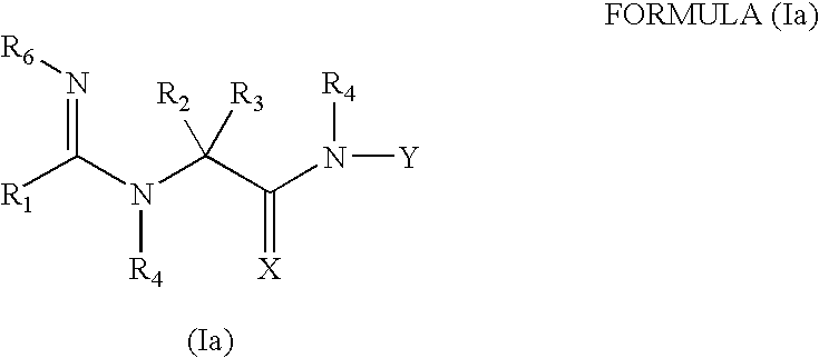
[R6]N=C(N(C(C(N([Y])[R4])=[X])([R2])[R3])[R4])[R1]
